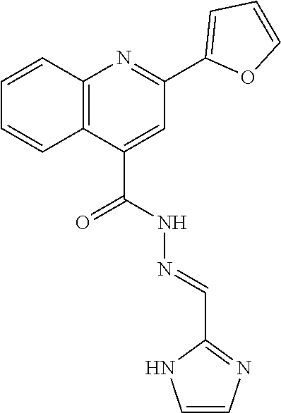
C12=C(C(C(=O)NN=CC3=NC=CN3)=CC(C3=CC=CO3)=N1)C=CC=C2
